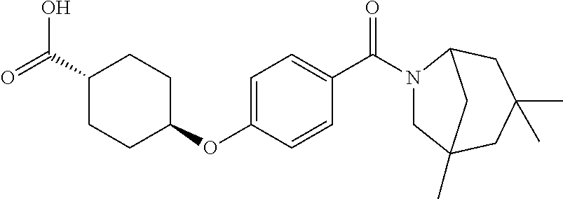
C1=C(OC2CCC(C(=O)O)CC2)C=CC(C(=O)N2CC3(C)CC(C)(C)CC2C3)=C1
